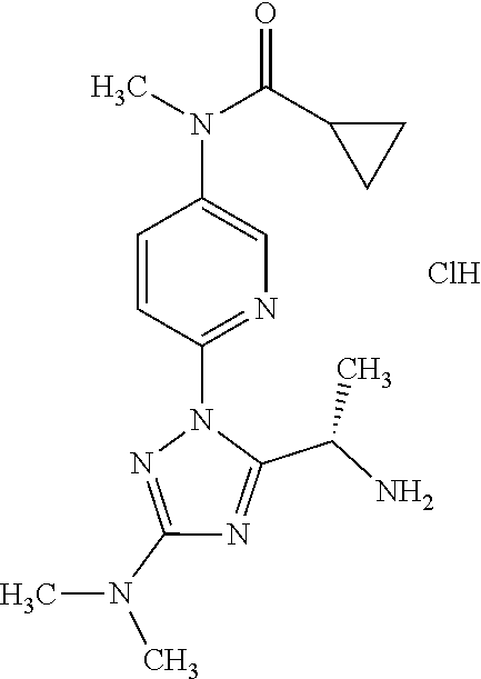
C1=CC(N2N=C(N(C)C)N=C2C(N)C)=NC=C1N(C)C(C1CC1)=O.Cl
